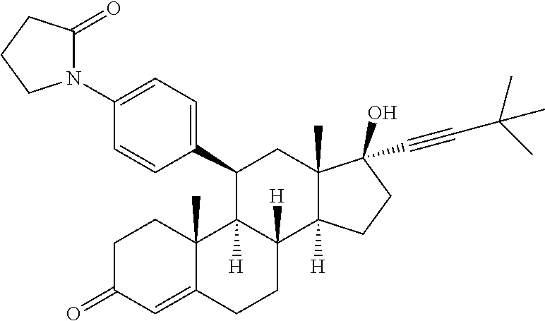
C1C(=O)C=C2C(C)(C1)C1([H])C([H])(CC2)C2([H])C(C)(CC1C1=CC=C(N3C(=O)CCC3)C=C1)C(O)(C#CC(C)(C)C)CC2
